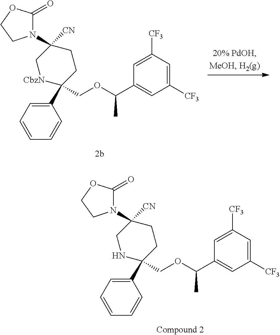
C1(C2(COC(C3=CC([CF3])=CC([CF3])=C3)C)CCC(N3C(=O)OCC3)([CN])C[CbzN]2)=CC=CC=C1.C1(C2(COC(C3=CC([CF3])=CC([CF3])=C3)C)CCC(N3C(=O)OCC3)([CN])CN2)=CC=CC=C1
